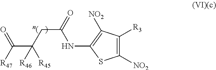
C(C(=O)NC1=C([NO2])C([R3])=C([NO2])S1)C(C([R47])=O)([R46])[R45]
